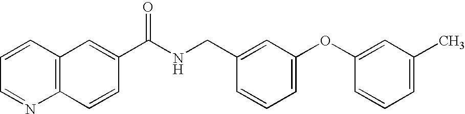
C1=CC=NC2=C1C=C(C(NCC1=CC(OC3=CC(C)=CC=C3)=CC=C1)=O)C=C2
